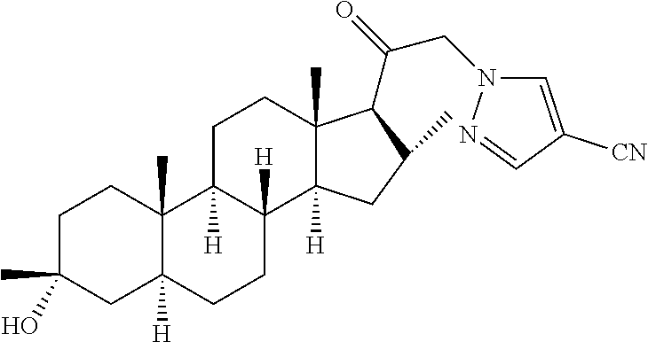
C1C(C)(O)CC2([H])C(C)(C1)C1([H])C([H])(CC2)C2([H])C(C)(CC1)C(C(=O)CN1C=C([CN])C=N1)C(C)C2
